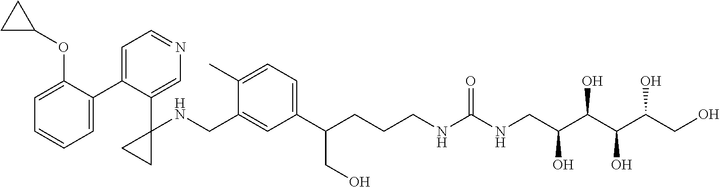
C1=C(C2=CC=NC=C2C2(NCC3=CC(C(CCCNC(NCC(C(C(C(CO)O)O)O)O)=O)CO)=CC=C3C)CC2)C(OC2CC2)=CC=C1
